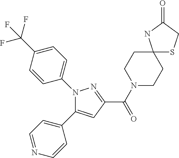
C1(C(N2CCC3(CC2)SCC(=O)N3)=O)=NN(C2=CC=C(C(F)(F)F)C=C2)C(C2=CC=NC=C2)=C1
